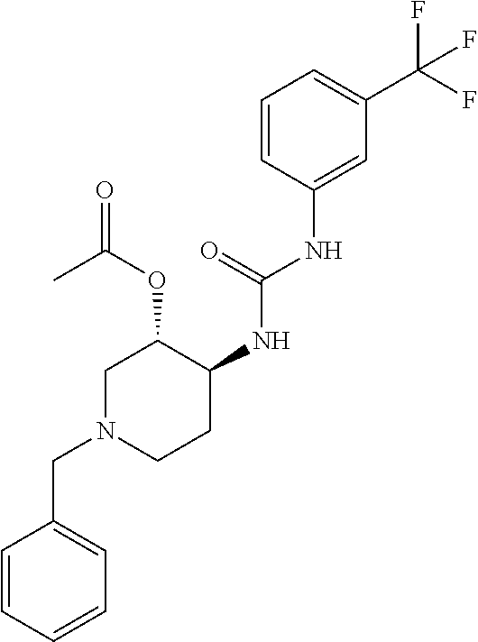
C1=CC(NC(NC2C(OC(=O)C)CN(CC3=CC=CC=C3)CC2)=O)=CC(C(F)(F)F)=C1
